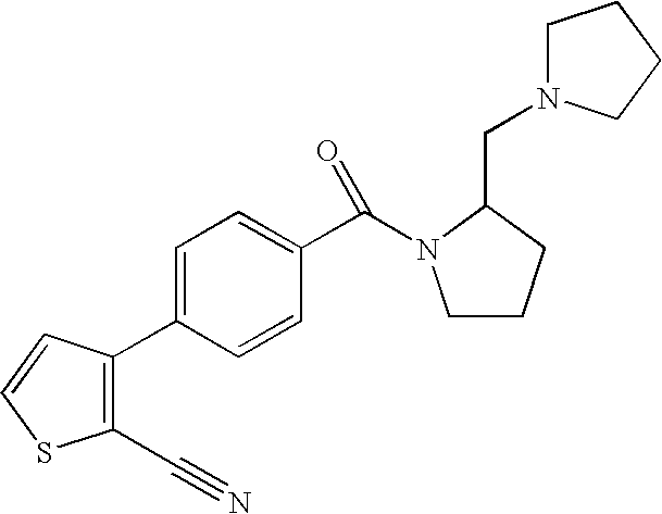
C(N1CCCC1CN1CCCC1)(C1=CC=C(C2=C(C#N)SC=C2)C=C1)=O
